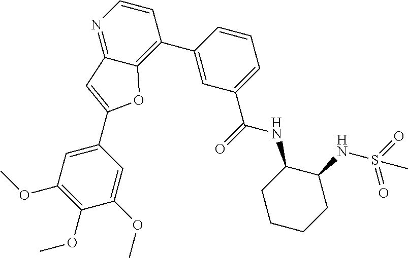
C1(OC)=C(OC)C=C(C2=CC3=NC=CC(C4=CC(C(=O)NC5C(NS(=O)(=O)C)CCCC5)=CC=C4)=C3O2)C=C1OC
